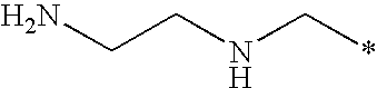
NCCNC*
